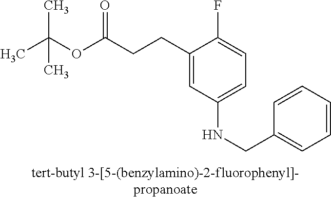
C1(CCC(OC(C)(C)C)=O)=CC(NCC2=CC=CC=C2)=CC=C1F
